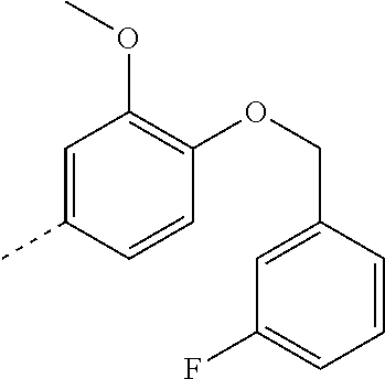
C1=C(C)C=CC(OCC2=CC(F)=CC=C2)=C1OC
